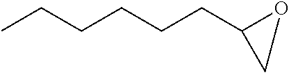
CCCCCCC1OC1
